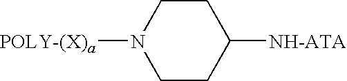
C1CC([NH-ATA])CCN1[POLY-(X)a]
